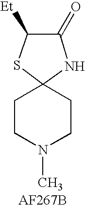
N1(C)CCC2(CC1)NC(=O)C([Et])S2
